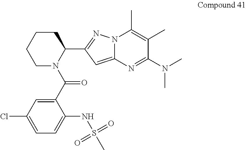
N12C(=CC(C3CCCCN3C(C3=CC(Cl)=CC=C3NS(=O)(=O)C)=O)=N1)N=C(N(C)C)C(C)=C2C
